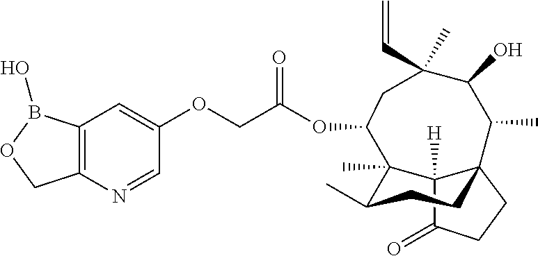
C1=NC2=C(C=C1OCC(OC1C3(C)C(C)CCC4(C3([H])C(=O)CC4)C(C)C(O)C(C=C)(C)C1)=O)B(O)OC2
